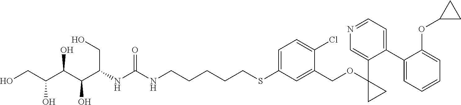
C(CSC1=CC=C(Cl)C(COC2(C3=CN=CC=C3C3=CC=CC=C3OC3CC3)CC2)=C1)CCCNC(=O)NC(C(C(C(CO)O)O)O)CO
